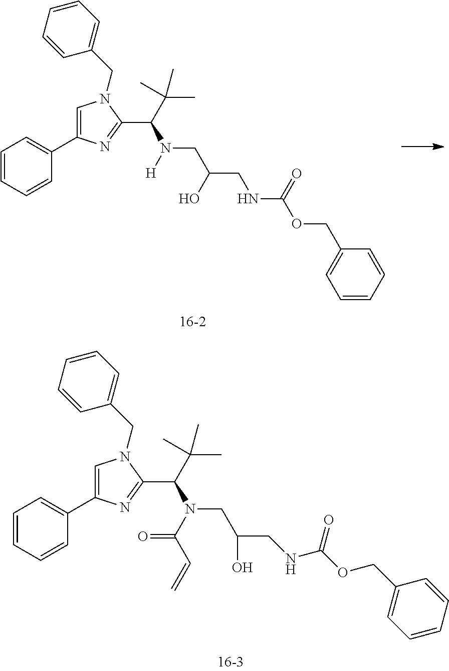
C1=C(C2=CC=CC=C2)N=C(C(N(CC(O)CNC(=O)OCC2=CC=CC=C2)C(C=C)=O)C(C)(C)C)N1CC1=CC=CC=C1.C1=C(C2=CC=CC=C2)N=C(C(N(CC(O)CNC(OCC2=CC=CC=C2)=O)[H])C(C)(C)C)N1CC1=CC=CC=C1
